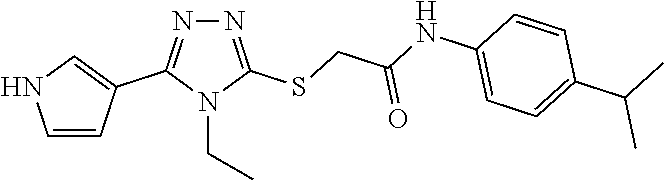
N1=C(SCC(NC2=CC=C(C(C)C)C=C2)=O)N(CC)C(C2=CNC=C2)=N1
